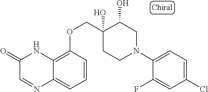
C1(N2CC(O)C(O)(COC3=C4C(=CC=C3)N=CC(=O)N4)CC2)=CC=C(Cl)C=C1F
